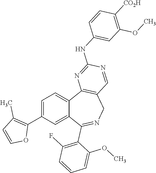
C1=C(C2=C(C)C=CO2)C=C2C(=C1)C1=C(CN=C2C2=C(F)C=CC=C2OC)C=NC(NC2=CC(OC)=C([CO2H])C=C2)=N1
